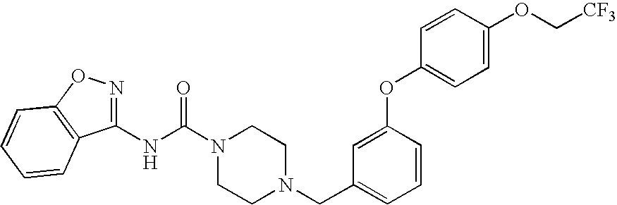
N(C(N1CCN(CC2=CC=CC(OC3=CC=C(OC[CF3])C=C3)=C2)CC1)=O)C1=NOC2=C1C=CC=C2
